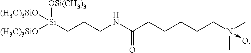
[(H3C)3SiO][Si](CCCNC(CCCCCN(C)(C)->O)=O)([OSi(CH3)3])[(H3C)3SiO]
